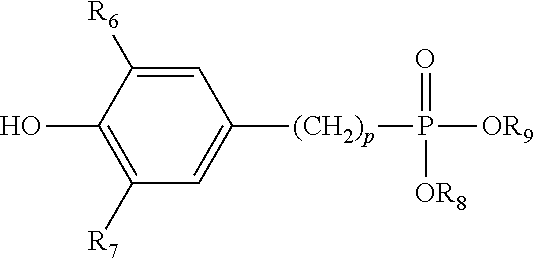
C1(O)=C([R7])C=C([(CH2)p]P(=O)([OR8])[OR9])C=C1[R6]
